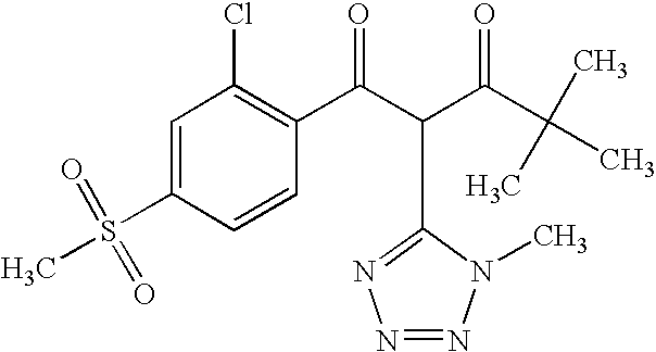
C1=C(S(C)(=O)=O)C=CC(C(=O)C(C2=NN=NN2C)C(=O)C(C)(C)C)=C1Cl
